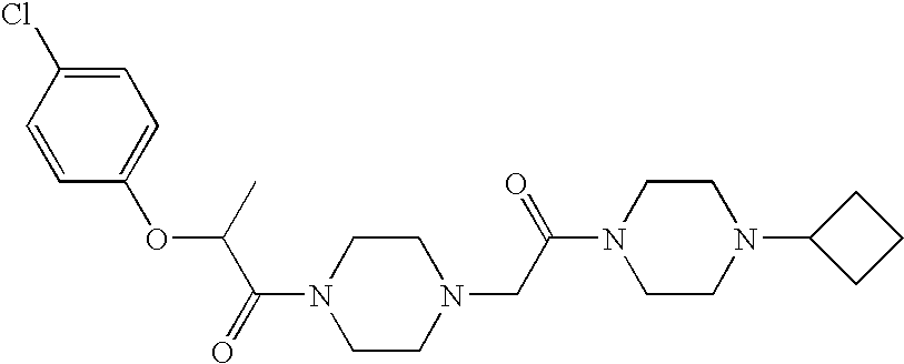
C(=O)(N1CCN(CC(N2CCN(C3CCC3)CC2)=O)CC1)C(OC1=CC=C(Cl)C=C1)C
